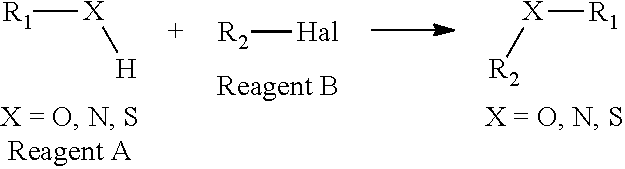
[R1][X][H].[R2][Hal].[R1][X][R2]
